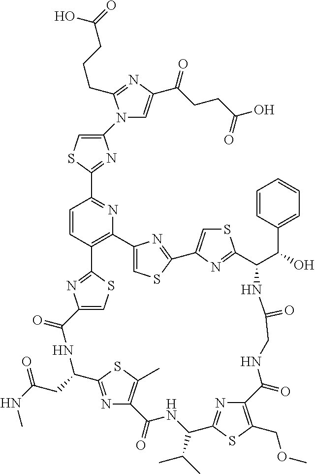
C1(N2C=C(C(CCC(O)=O)=O)N=C2CCCC(=O)O)=CSC(C2=NC3=C(C=C2)C2=NC(=CS2)C(=O)NC(CC(NC)=O)C2=NC(=C(C)S2)C(=O)NC(C(C)C)C2=NC(=C(COC)S2)C(=O)NCC(=O)NC(C(C2=CC=CC=C2)O)C2=NC(=CS2)C2=NC3=CS2)=N1
